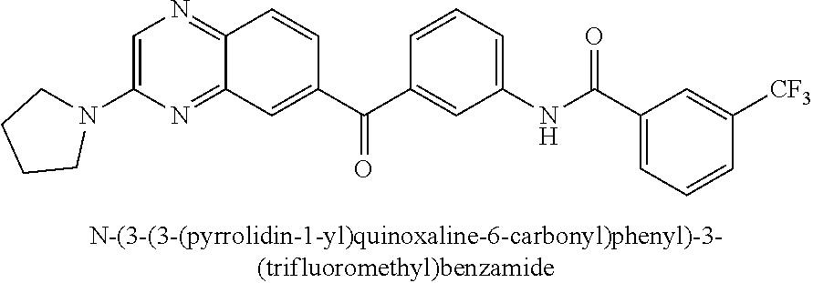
C1=C(N2CCCC2)N=C2C(=N1)C=CC(C(C1=CC(NC(C3=CC=CC([CF3])=C3)=O)=CC=C1)=O)=C2
